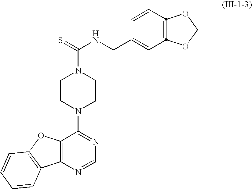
C12=C(C(N3CCN(C(=S)NCC4=CC5=C(C=C4)OCO5)CC3)=NC=N1)OC1=C2C=CC=C1
